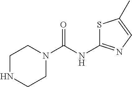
C1NCCN(C(NC2=NC=C(C)S2)=O)C1
